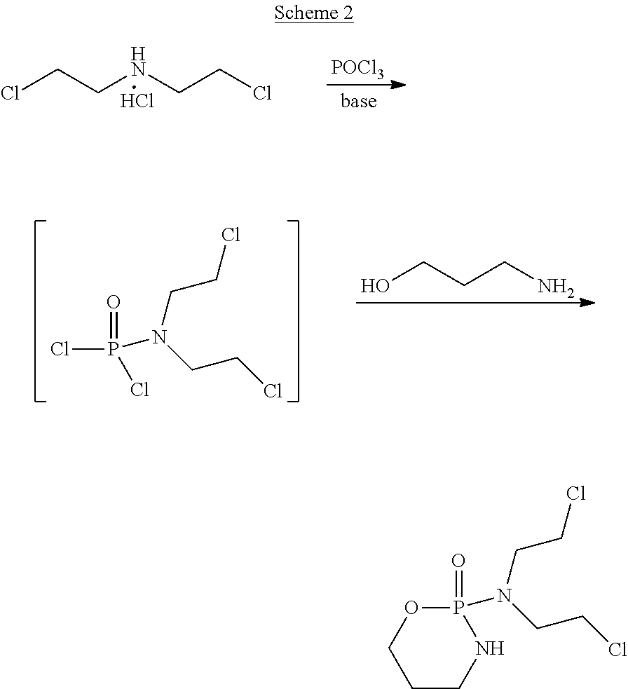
ClCCNCCCl.Cl.[POCl3].ClP(=O)(Cl)N(CCCl)CCCl.OCCCN.C1CNP(=O)(N(CCCl)CCCl)OC1
